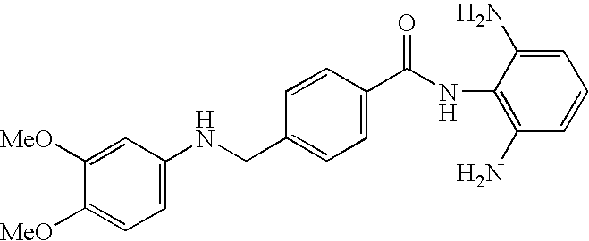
[MeO]C1=CC=C(NCC2=CC=C(C(NC3=C(N)C=CC=C3N)=O)C=C2)C=C1[MeO]
